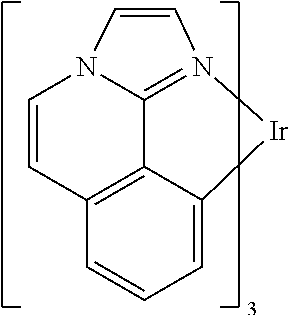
C12=C3C=CC=C1[Ir]N1=C2N(C=C3)C=C1
